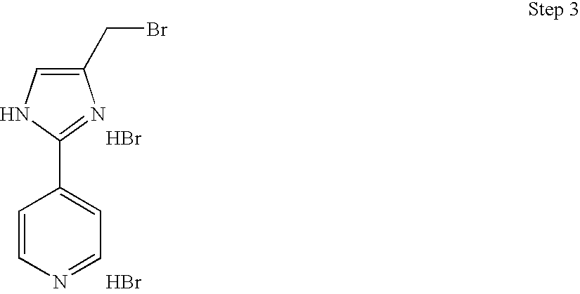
C1(CBr)=CNC(C2=CC=NC=C2)=N1.Br.Br
